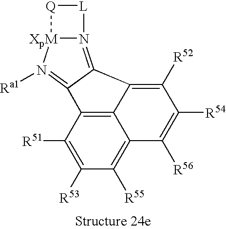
C12=C3C([R51])=C([R53])C([R55])=C1C([R56])=C([R54])C([R52])=C2C1=N2[XpM]([Q][L]2)N([Ra1])=C31
